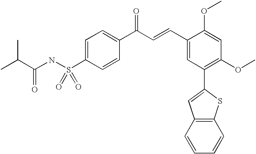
C1=C(S(=O)(NC(C(C)C)=O)=O)C=CC(C(C=CC2=CC(C3=CC4=C(S3)C=CC=C4)=C(OC)C=C2OC)=O)=C1
